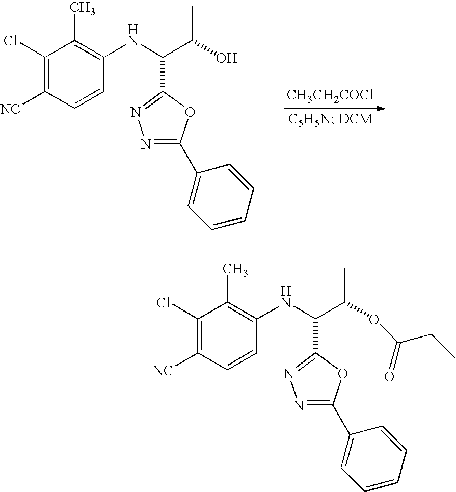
[CH3CH2COCl].C1(Cl)=C([NC])C=CC(NC(C(C)O)C2=NN=C(C3=CC=CC=C3)O2)=C1C.C1(Cl)=C([NC])C=CC(NC(C(C)OC(CC)=O)C2=NN=C(C3=CC=CC=C3)O2)=C1C
